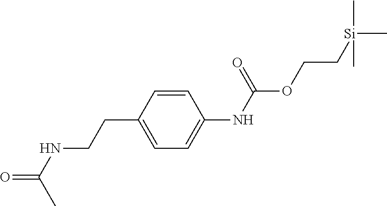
C1(CCNC(=O)C)=CC=C(NC(OCC[Si](C)(C)C)=O)C=C1
